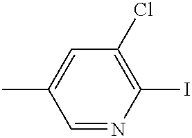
C1=NC(I)=C(Cl)C=C1C
